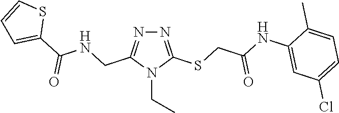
N1=C(SCC(NC2=CC(Cl)=CC=C2C)=O)N(CC)C(CNC(C2=CC=CS2)=O)=N1
